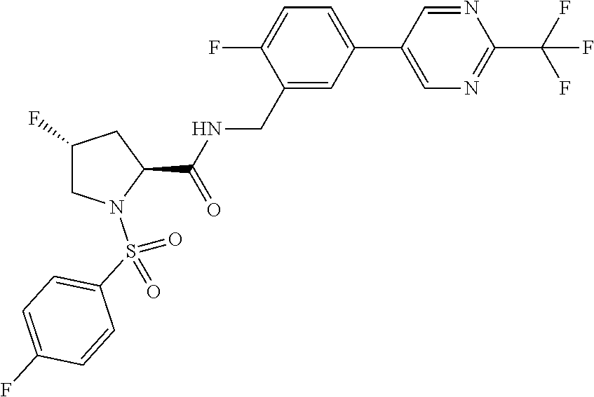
C1(F)=CC=C(C2=CN=C(C(F)(F)F)N=C2)C=C1CNC(C1N(S(C2=CC=C(F)C=C2)(=O)=O)CC(F)C1)=O
